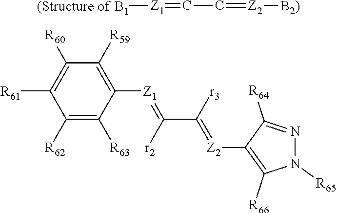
[(Structure of B1][Z1]=CC=[Z2][B2)].C1([R62])=C([R63])C([Z1]=C(C([r3])=[Z2]C2=C([R66])N([R65])N=C2[R64])[r2])=C([R59])C([R60])=C1[R61]
